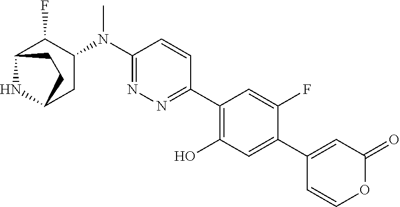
C1(N(C2C(F)C3NC(C2)CC3)C)=NN=C(C2=C(O)C=C(C3=CC(=O)OC=C3)C(F)=C2)C=C1
